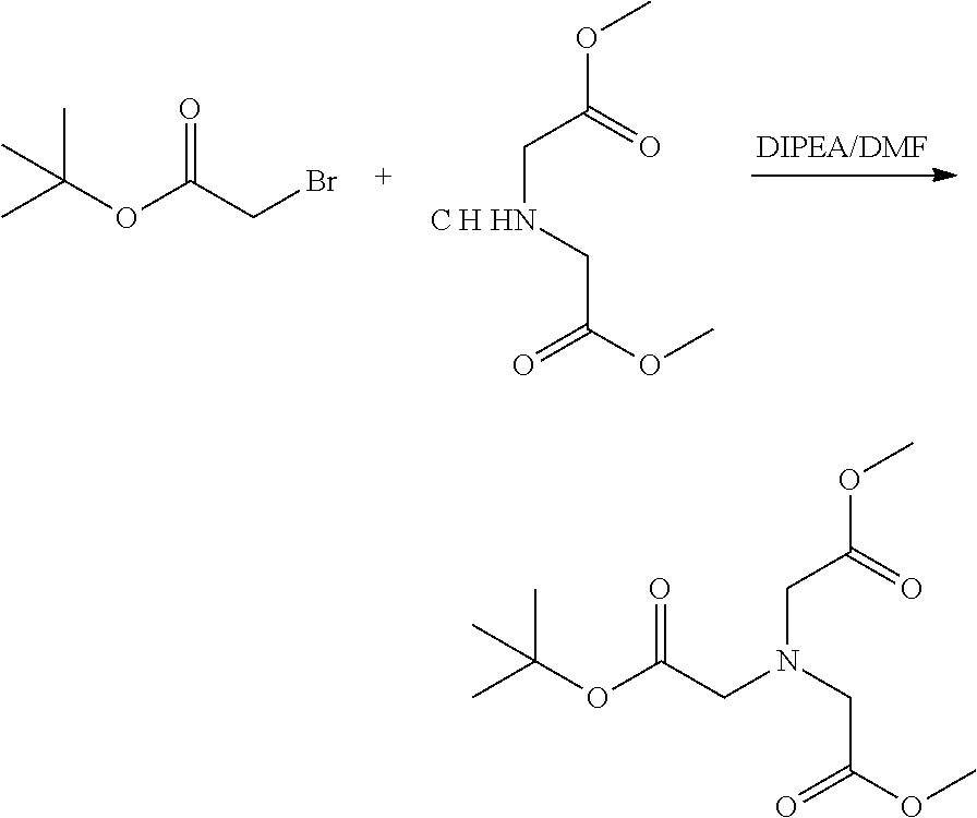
CC(OC(CBr)=O)(C)C.COC(C[C H HN]CC(OC)=O)=O.CC(OC(CN(CC(OC)=O)CC(OC)=O)=O)(C)C
